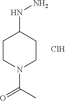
C1CN(C(C)=O)CCC1NN.Cl
